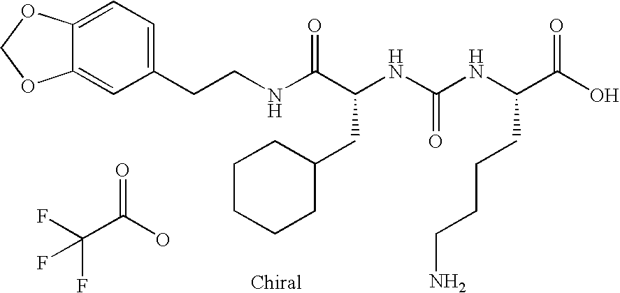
FC(C(O)=O)(F)F.N(C(C(NC(NC(C(O)=O)CCCCN)=O)CC1CCCCC1)=O)CCC1=CC=C2C(=C1)OCO2
